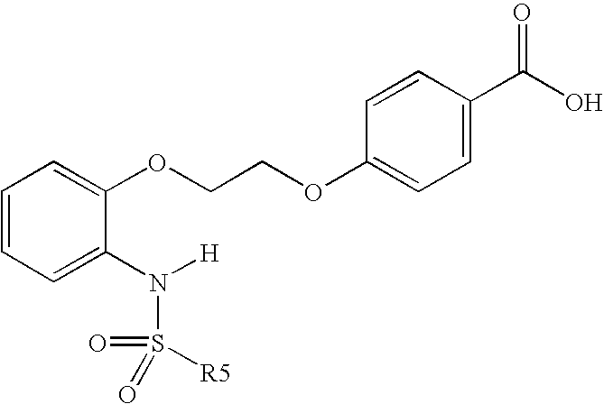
C1=CC=C(N([H])S([R5])(=O)=O)C(OCCOC2=CC=C(C(O)=O)C=C2)=C1
